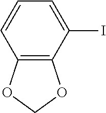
C12=C(C(I)=CC=C1)OCO2
